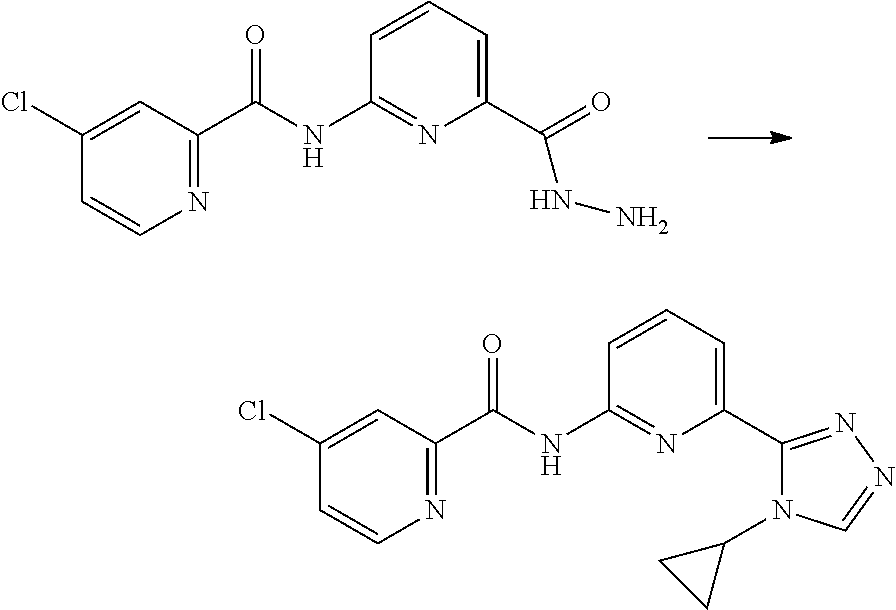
N1=C(C(NC2=NC(C(=O)NN)=CC=C2)=O)C=C(Cl)C=C1.N1=C(C(NC2=NC(C3=NN=CN3C3CC3)=CC=C2)=O)C=C(Cl)C=C1
